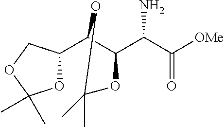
O1C(C2C(C(N)C(=O)[OMe])OC(C)(C)O2)COC1(C)C
